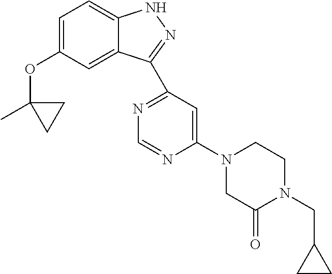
C1=C(OC2(C)CC2)C=C2C(=C1)NN=C2C1=NC=NC(N2CC(=O)N(CC3CC3)CC2)=C1
